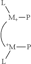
P[M+][L].P[+M][L]
